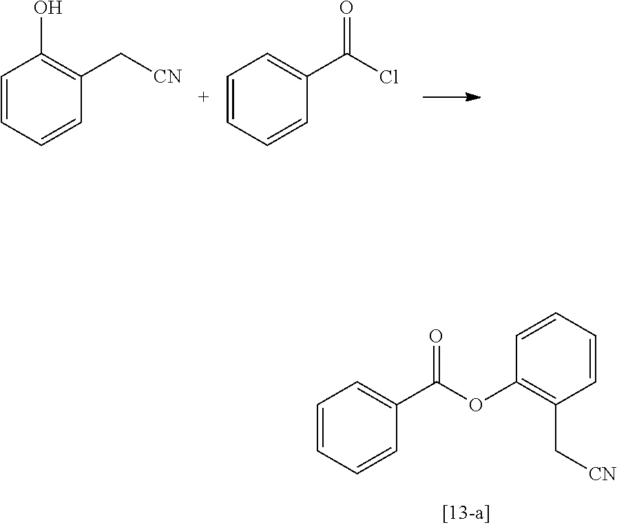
C1=CC=CC(C(OC2=C(C[CN])C=CC=C2)=O)=C1.C1=CC=CC(C[CN])=C1O.C1=CC=CC(C(Cl)=O)=C1
